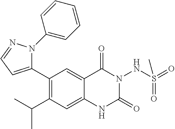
C1(C2=CC=NN2C2=CC=CC=C2)=C(C(C)C)C=C2C(=C1)C(=O)N(NS(C)(=O)=O)C(=O)N2
